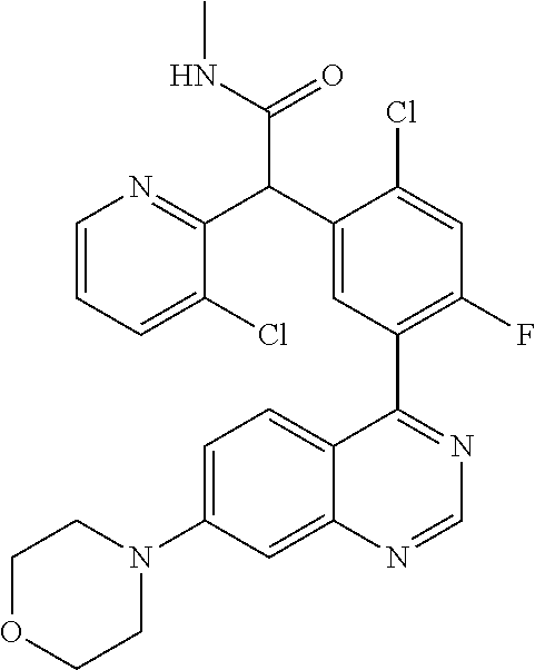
C1=C(N2CCOCC2)C=C2C(=C1)C(C1=C(F)C=C(Cl)C(C(C3=NC=CC=C3Cl)C(NC)=O)=C1)=NC=N2
